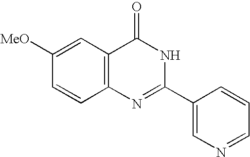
N1=CC=CC(C2=NC3=C(C(=O)N2)C=C([MeO])C=C3)=C1
